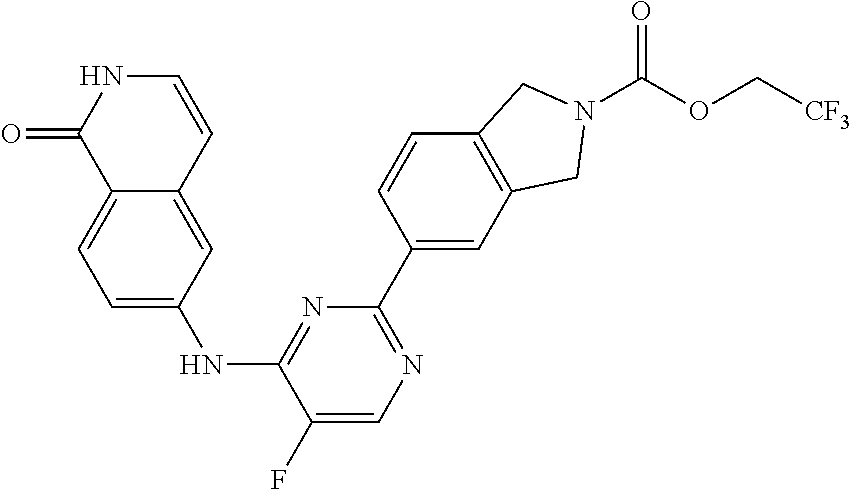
C12=CC=C(NC3=NC(C4=CC5=C(C=C4)CN(C(OC[CF3])=O)C5)=NC=C3F)C=C1C=CNC2=O
